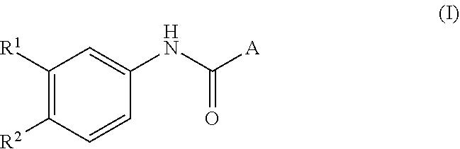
C1([R1])=C([R2])C=CC(NC(=O)[A])=C1
